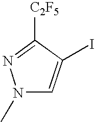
N1(C)C=C(I)C([C2F5])=N1
